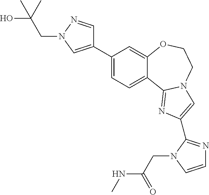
C1(C2=CN(CC(O)(C)C)N=C2)=CC=C2C(=C1)OCCN1C2=NC(C2=NC=CN2CC(NC)=O)=C1
